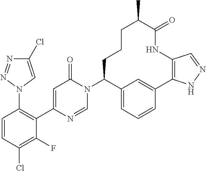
C12=C(C3=CC(=CC=C3)C(N3C(=O)C=C(C4=C(N5N=NC(Cl)=C5)C=CC(Cl)=C4F)N=C3)CCCC(C)C(=O)N1)NN=C2
